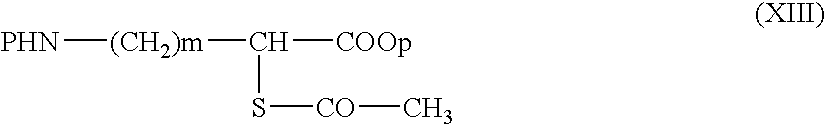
[PHN][(CH2)m]C(S[CO]C)[COOp]
